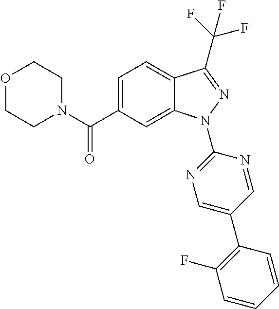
O1CCN(C(C2=CC=C3C(=C2)N(C2=NC=C(C4=C(F)C=CC=C4)C=N2)N=C3C(F)(F)F)=O)CC1
